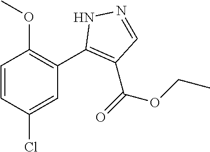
C1=CC(Cl)=CC(C2=C(C(=O)OCC)C=NN2)=C1OC
